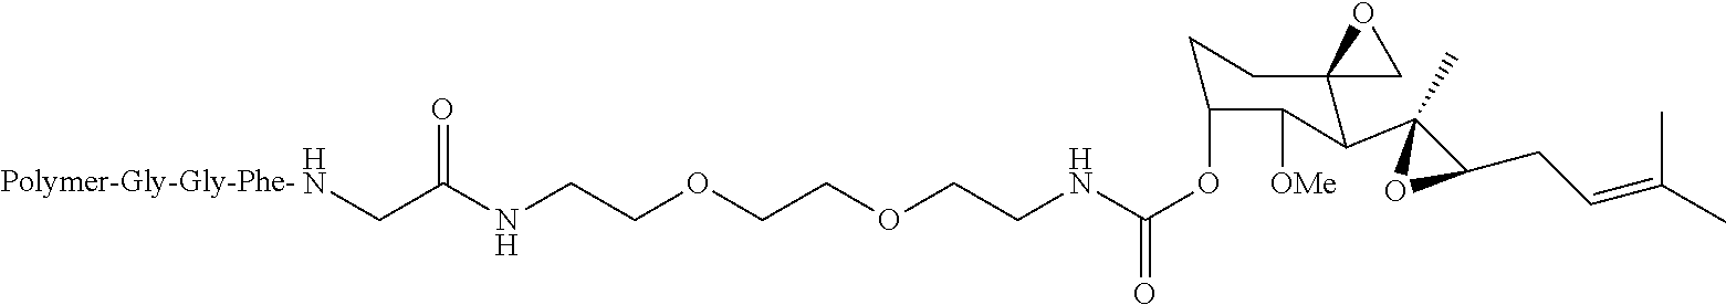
N(CCOCCOCCNC(OC1CCC2(C(C3(C)OC3CC=C(C)C)C1[OMe])CO2)=O)C(CN)=O.[Polymer-Gly-Gly-Phe-]
